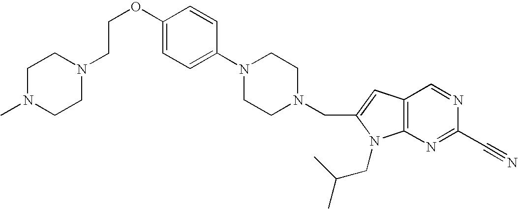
C1=C(OCCN2CCN(C)CC2)C=CC(N2CCN(CC3=CC4=C(N3CC(C)C)N=C(C#N)N=C4)CC2)=C1
